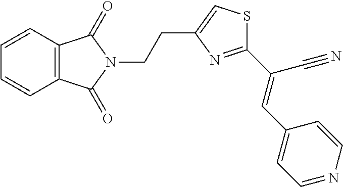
C12=C(C=CC=C1)C(=O)N(CCC1=CSC(C(=CC3=CC=NC=C3)C#N)=N1)C2=O
